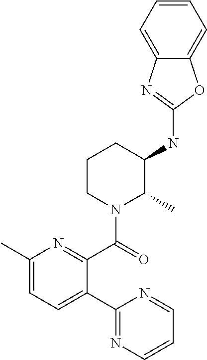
C1(NC2C(C)N(C(=O)C3=NC(C)=CC=C3C3=NC=CC=N3)CCC2)=NC2=CC=CC=C2O1
